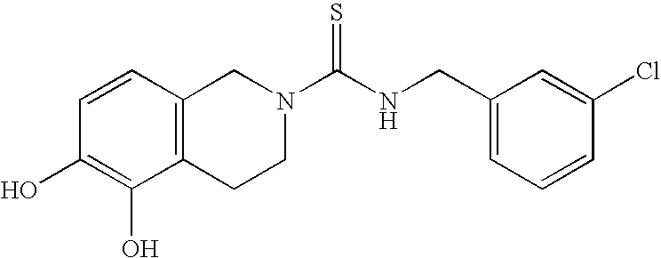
C1=CC2=C(C(O)=C1O)CCN(C(NCC1=CC=CC(Cl)=C1)=S)C2
